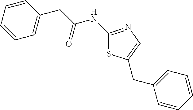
C1=C(CC(NC2=NC=C(CC3=CC=CC=C3)S2)=O)C=CC=C1
